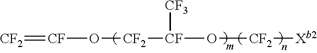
[CF2]=[CF]O[CF2][CF](O[CF2][Xb2])[CF3]
